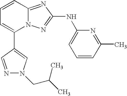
C1(C2=CN(CC(C)C)N=C2)=CC=CC2=NC(NC3=CC=CC(C)=N3)=NN12
